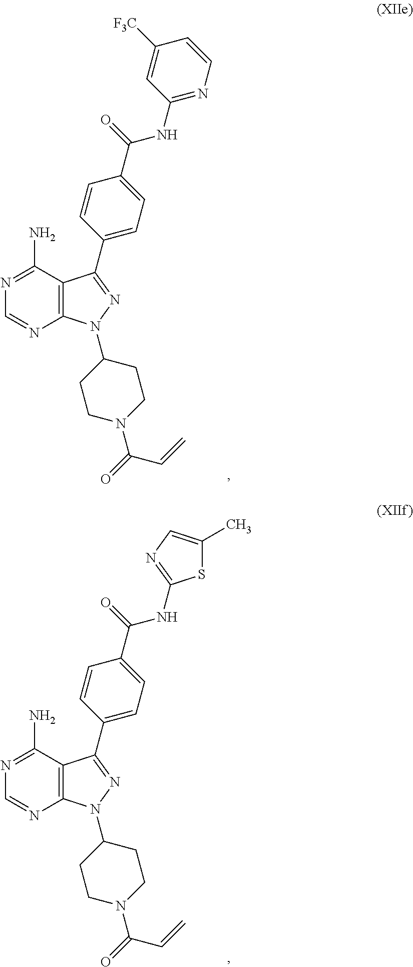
N1=C(N)C2=C(N=C1)N(C1CCN(C(=O)C=C)CC1)N=C2C1=CC=C(C(=O)NC2=NC=CC([F3C])=C2)C=C1.N1=C(N)C2=C(N=C1)N(C1CCN(C(=O)C=C)CC1)N=C2C1=CC=C(C(=O)NC2=NC=C(C)S2)C=C1
